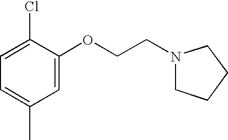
C1(Cl)=CC=C(C)C=C1OCCN1CCCC1
